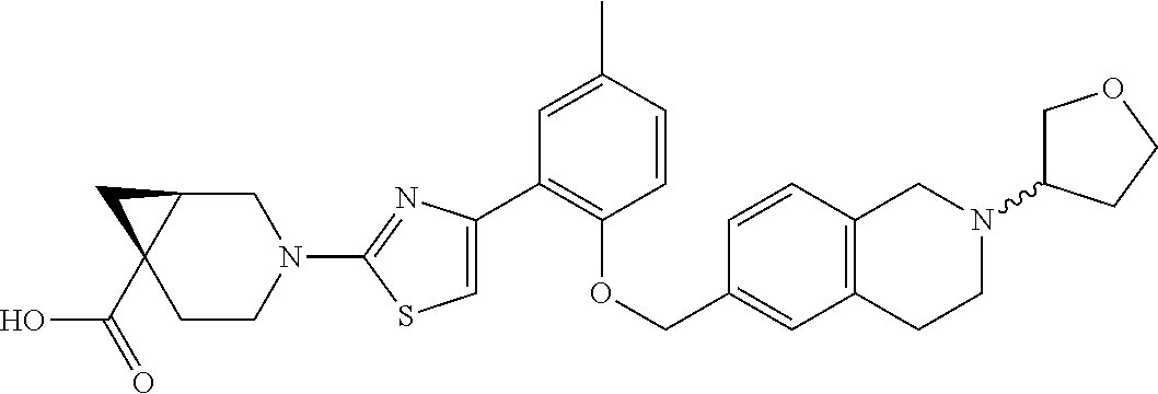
C1(C2=CSC(N3CC4C(C(=O)O)(CC3)C4)=N2)=C(OCC2=CC3=C(C=C2)CN(C2COCC2)CC3)C=CC(C)=C1
